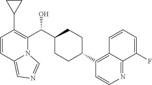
C1=CC2=CN=CN2C(C(C2CCC(C3=C4C(=NC=C3)C(F)=CC=C4)CC2)O)=C1C1CC1
